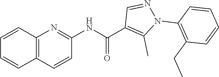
C1(CC)=C(N2N=CC(C(NC3=NC4=C(C=C3)C=CC=C4)=O)=C2C)C=CC=C1
